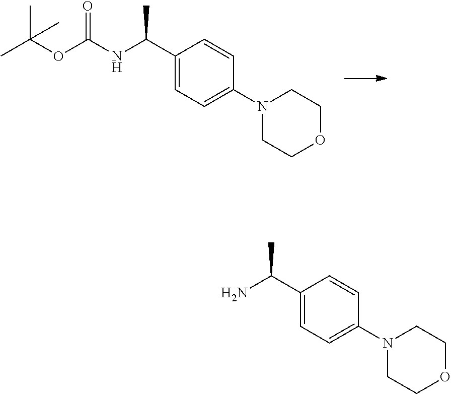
C1(C(NC(OC(C)(C)C)=O)C)=CC=C(N2CCOCC2)C=C1.C1(C(N)C)=CC=C(N2CCOCC2)C=C1
